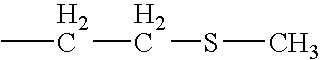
C(CSC)C
